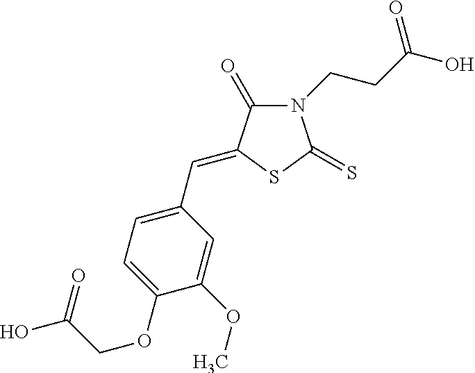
N1(CCC(O)=O)C(=O)C(=CC2=CC=C(OCC(O)=O)C(OC)=C2)SC1=S
